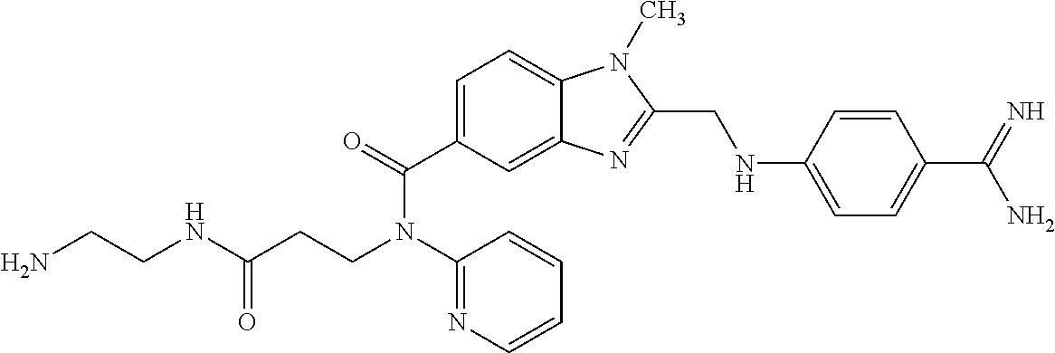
N(C(CCN(C1=NC=CC=C1)C(=O)C1=CC=C2C(=C1)N=C(CNC1=CC=C(C(=N)N)C=C1)N2C)=O)CCN
